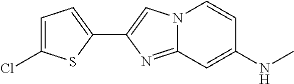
C1(C2=CN3C(=N2)C=C(NC)C=C3)=CC=C(Cl)S1
